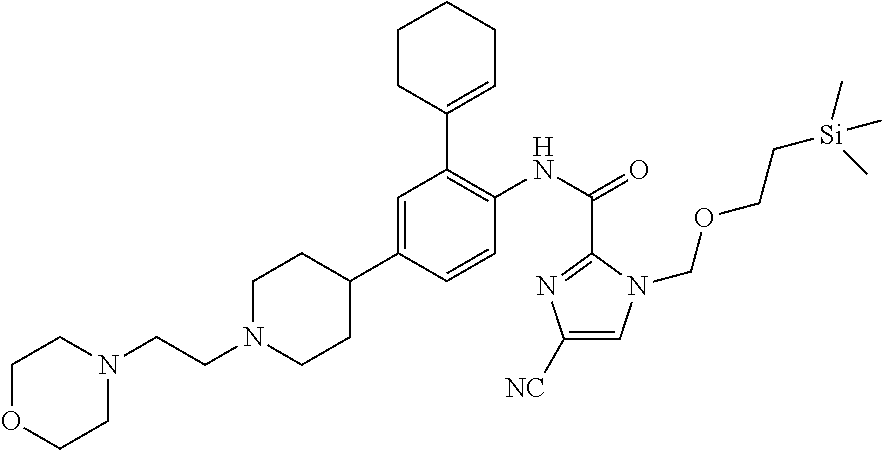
C1CC(C2=C(NC(=O)C3=NC([NC])=CN3COCC[Si](C)(C)C)C=CC(C3CCN(CCN4CCOCC4)CC3)=C2)=CCC1
